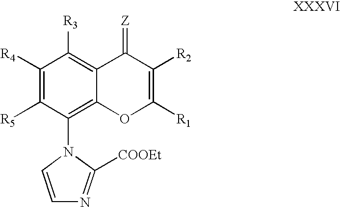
C1([R4])=C([R5])C(N2C=CN=C2[COOEt])=C2C(=C1[R3])C(=[Z])C([R2])=C([R1])O2
